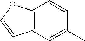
C12=C(C=C(C)C=C1)C=CO2
